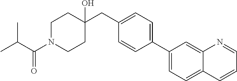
C1(CC2(O)CCN(C(C(C)C)=O)CC2)=CC=C(C2=CC=C3C(=C2)N=CC=C3)C=C1
